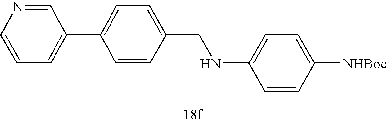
C1=NC=CC=C1C1=CC=C(CNC2=CC=C([NHBoc])C=C2)C=C1
